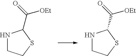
N1CCSC1C([OEt])=O.N1CCSC1C([OEt])=O
